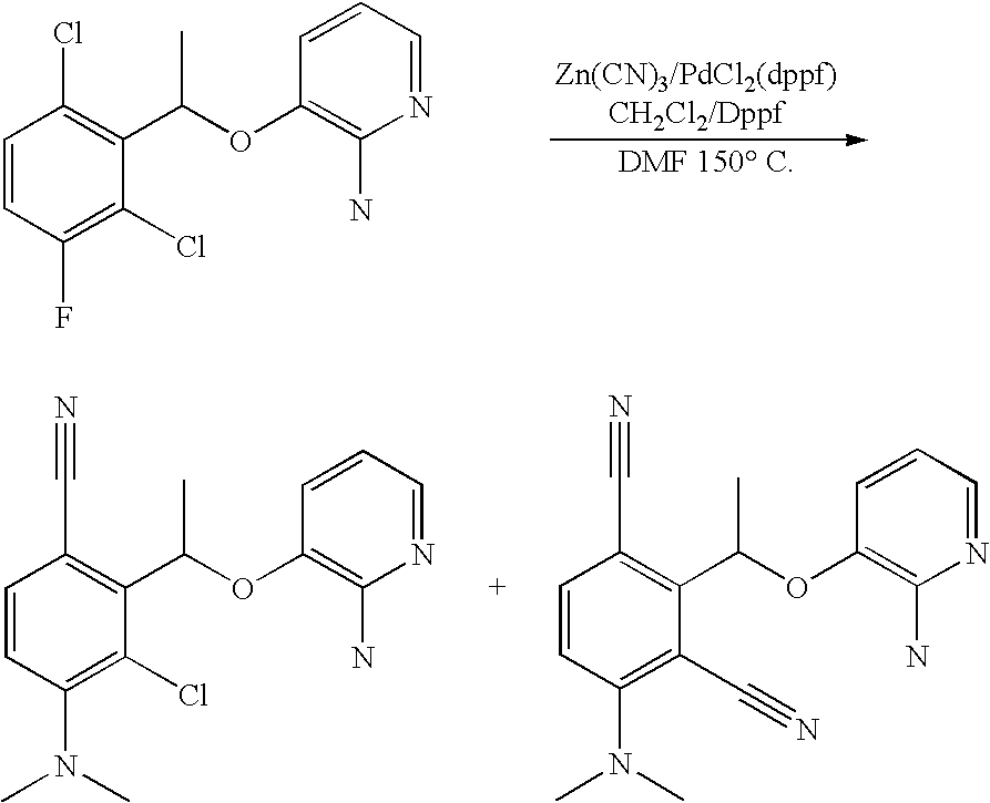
C1=CC(F)=C(Cl)C(C(OC2=C(N)N=CC=C2)C)=C1Cl.C1=CC(N(C)C)=C(Cl)C(C(OC2=C(N)N=CC=C2)C)=C1C#N.C1=CC(N(C)C)=C(C#N)C(C(OC2=C(N)N=CC=C2)C)=C1C#N
